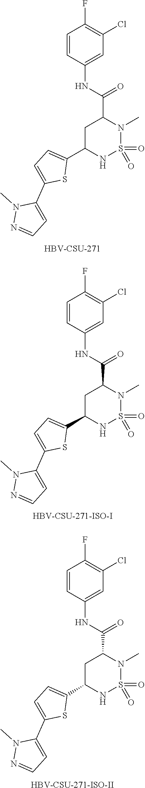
C1=CC(NC(C2CC(C3=CC=C(C4=CC=NN4C)S3)NS(=O)(=O)N2C)=O)=CC(Cl)=C1F.[HBV-CSU-271].C1=CC(NC(C2CC(C3=CC=C(C4=CC=NN4C)S3)NS(=O)(=O)N2C)=O)=CC(Cl)=C1F.[HBV-CSU-271-ISO-I].C1=CC(NC(C2CC(C3=CC=C(C4=CC=NN4C)S3)NS(=O)(=O)N2C)=O)=CC(Cl)=C1F.[HBV-CSU-271-ISO-II]
